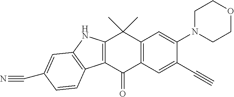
C12=C(C(=O)C3=C(C1(C)C)C=C(N1CCOCC1)C(C#C)=C3)C1=C(N2)C=C(C#N)C=C1
